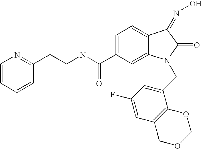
C1=C(C(NCCC2=NC=CC=C2)=O)C=C2C(=C1)C(=NO)C(=O)N2CC1=CC(F)=CC2=C1OCOC2
